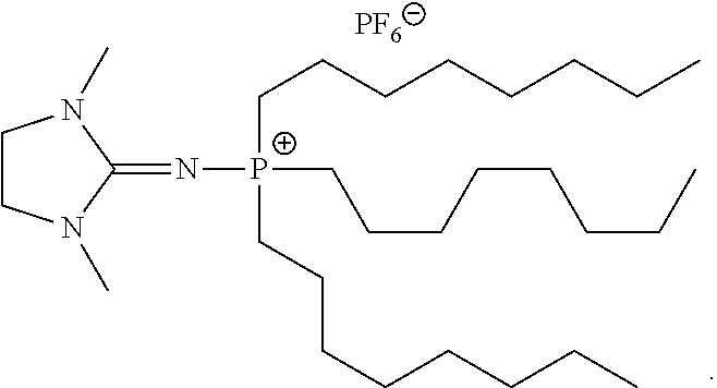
C1CN(C)C(=N[P+](CCCCCCCC)(CCCCCCCC)CCCCCCCC)N1C.[PF6]
